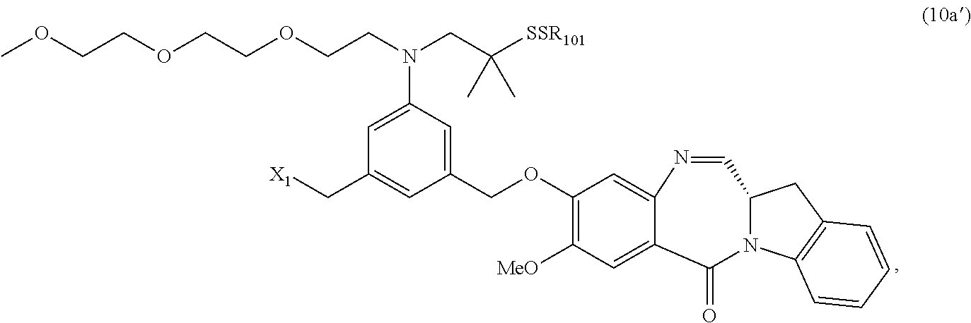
C1(COC2=C([MeO])C=C3C(=C2)N=CC2N(C3=O)C3=C(C2)C=CC=C3)=CC(N(CCOCCOCCOC)CC([SSR101])(C)C)=CC(C[X1])=C1
